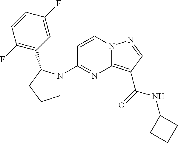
C12=C(C(=O)NC3CCC3)C=NN1C=CC(N1CCCC1C1=C(F)C=CC(F)=C1)=N2
